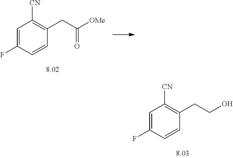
C1=C(F)C=CC(CC([OMe])=O)=C1[CN].C1=C(F)C=CC(CCO)=C1[CN]
